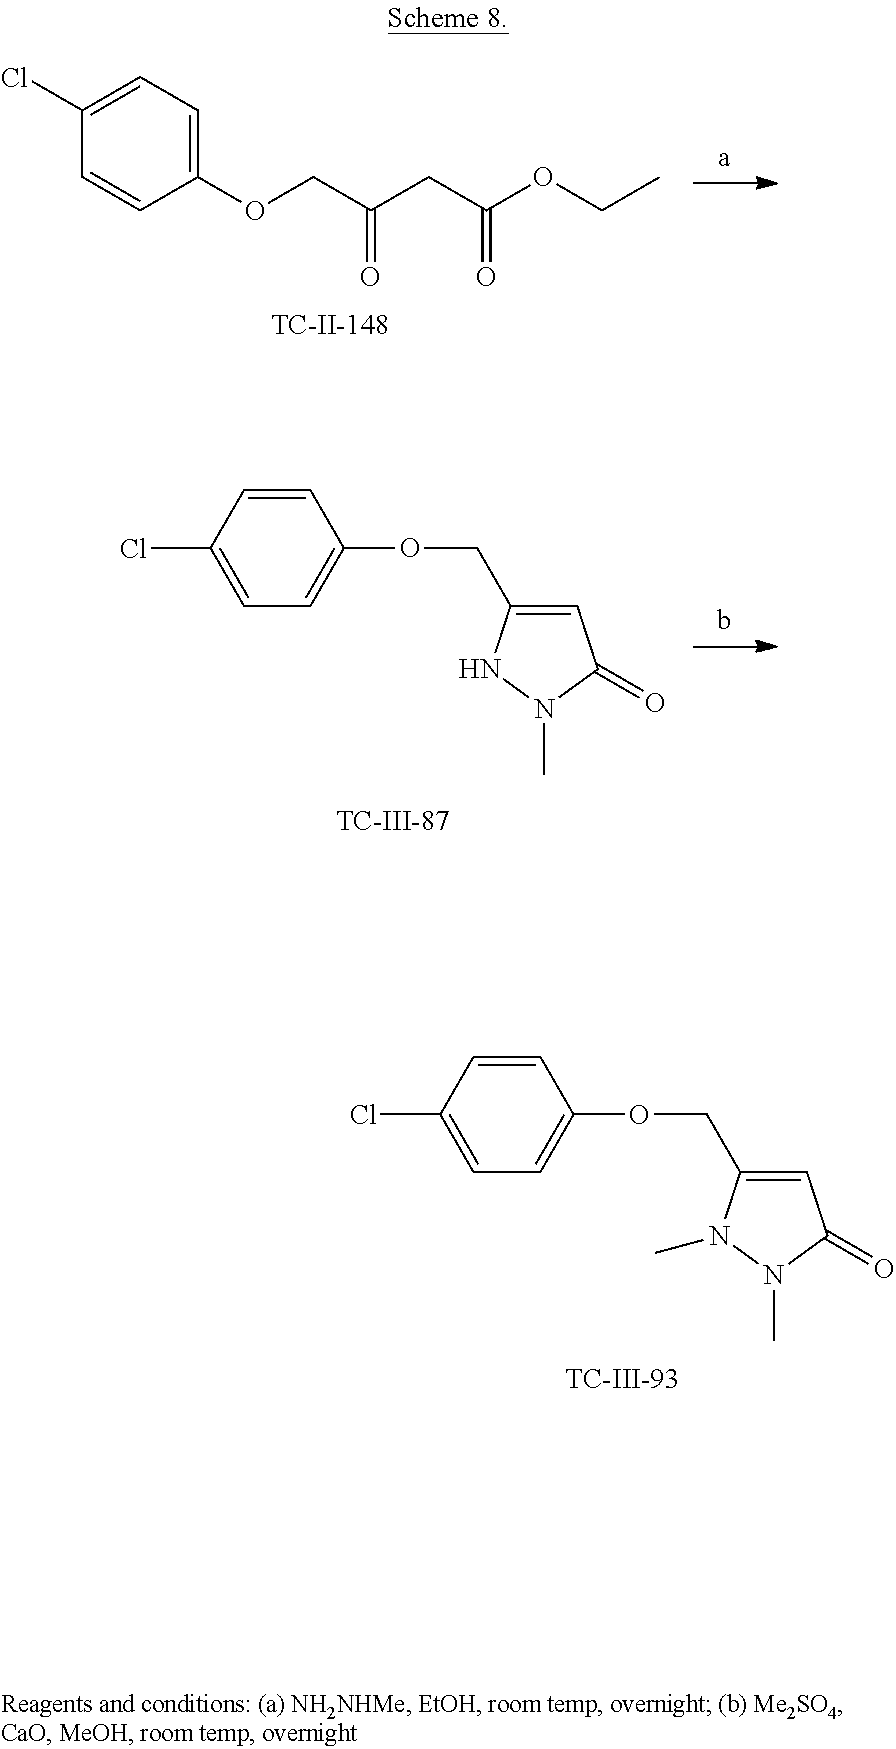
C1(Cl)=CC=C(OCC(CC(OCC)=O)=O)C=C1.C1=CC(Cl)=CC=C1OCC1=CC(=O)N(C)N1.C1=CC(Cl)=CC=C1OCC1=CC(=O)N(C)N1C
